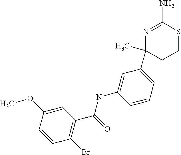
N1=C(N)SCCC1(C1=CC=CC(NC(C2=C(Br)C=CC(OC)=C2)=O)=C1)C
